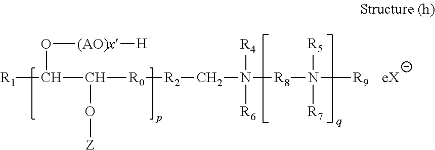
[R1]C(C([R0][R2]CN([R4])([R8]N([R5])([R9])[R7])[R6])O[Z])O[(AO)x][H].[eX]
